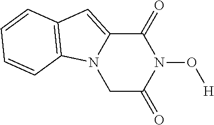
C1C(=O)N(O[H])C(=O)C2=CC3=C(N12)C=CC=C3
